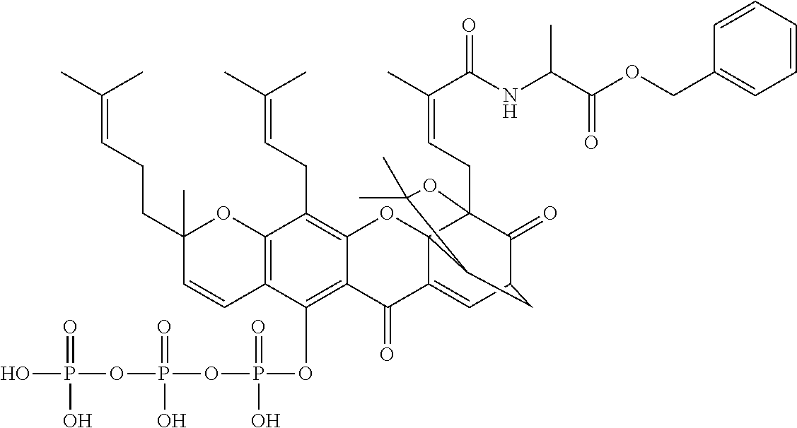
C12=C(OP(=O)(O)OP(OP(O)(=O)O)(=O)O)C3=C(C(CC=C(C)C)=C1OC14C(=CC5C(=O)C1(CC=C(C)C(=O)NC(C(OCC1=CC=CC=C1)=O)C)OC(C)(C)C4C5)C2=O)OC(C)(CCC=C(C)C)C=C3
